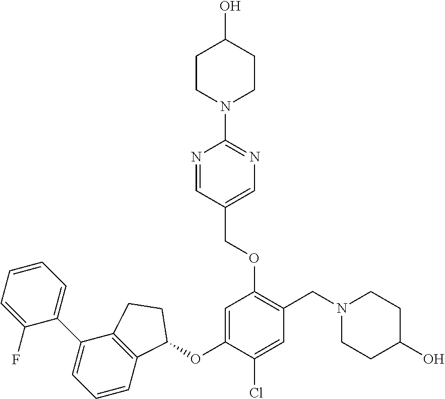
C1(F)=CC=CC=C1C1=CC=CC2=C1CCC2OC1=CC(OCC2=CN=C(N3CCC(O)CC3)N=C2)=C(CN2CCC(O)CC2)C=C1Cl
